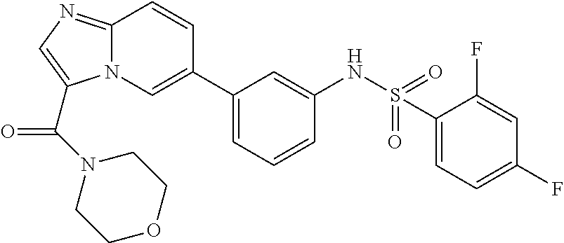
C12=NC=C(C(N3CCOCC3)=O)N1C=C(C1=CC=CC(NS(=O)(=O)C3=CC=C(F)C=C3F)=C1)C=C2
